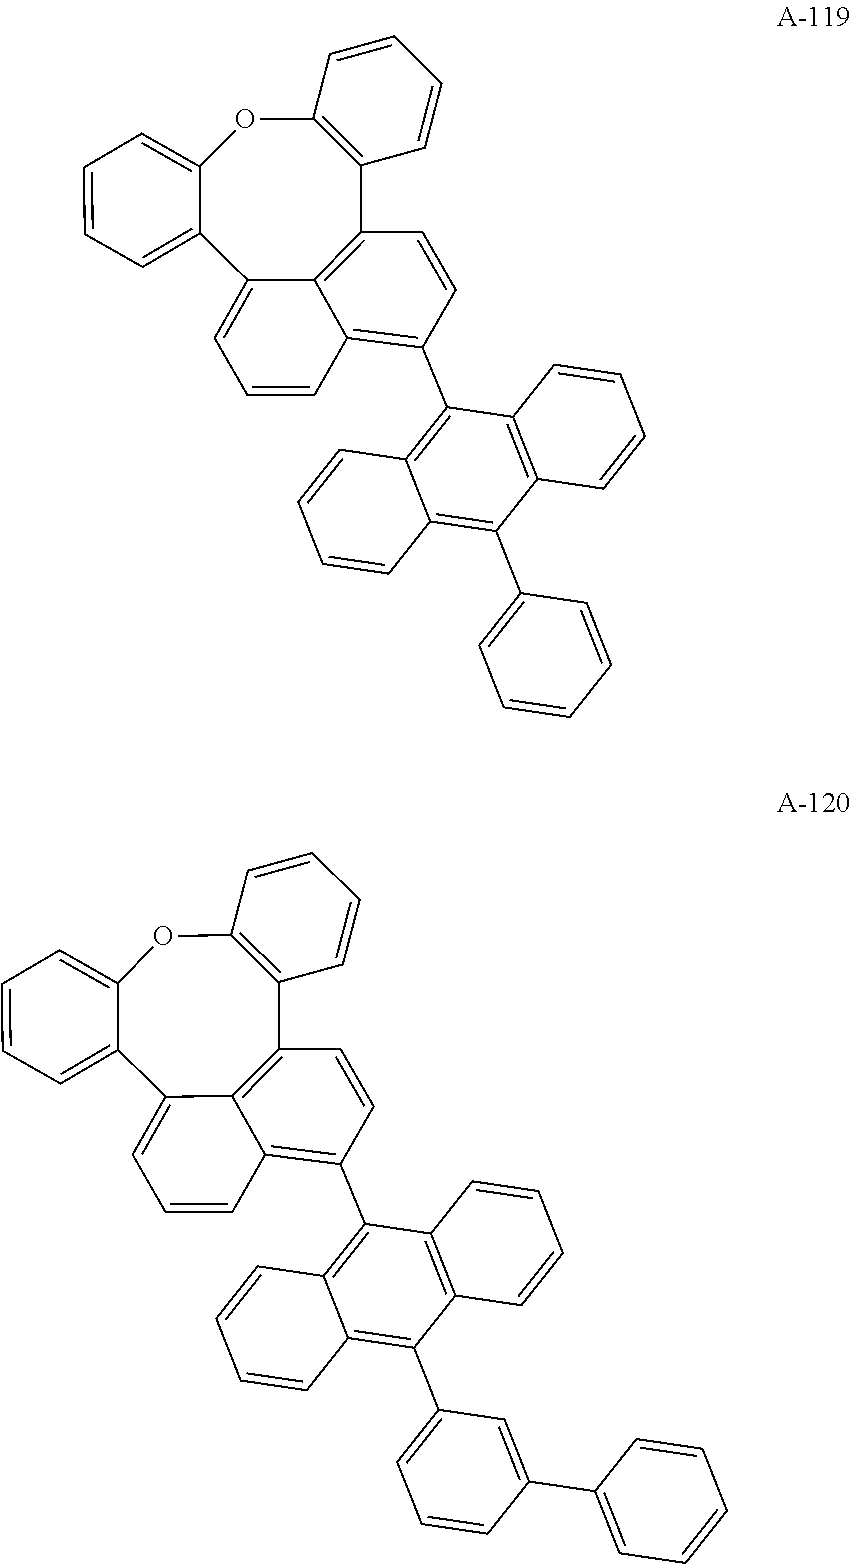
C12=C(OC3=CC=CC=C3C3=CC=CC4=C(C5=C6C(=C(C7=CC=CC=C7)C7=C5C=CC=C7)C=CC=C6)C=CC1=C34)C=CC=C2.C12=C(OC3=CC=CC=C3C3=CC=CC4=C(C5=C6C(=C(C7=CC=CC(C8=CC=CC=C8)=C7)C7=C5C=CC=C7)C=CC=C6)C=CC1=C34)C=CC=C2
